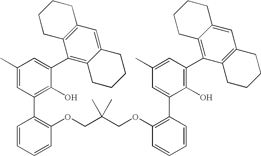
C1(OCC(COC2=C(C3=CC(C)=CC(C4=C5C(=CC6=C4CCCC6)CCCC5)=C3O)C=CC=C2)(C)C)=C(C2=C(O)C(C3=C4C(=CC5=C3CCCC5)CCCC4)=CC(C)=C2)C=CC=C1
